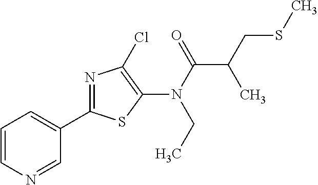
C1(C2=NC(Cl)=C(N(CC)C(=O)C(CSC)C)S2)=CC=CN=C1
